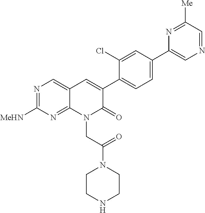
C12=NC([MeHN])=NC=C1C=C(C1=CC=C(C3=CN=CC([Me])=N3)C=C1Cl)C(=O)N2CC(N1CCNCC1)=O
